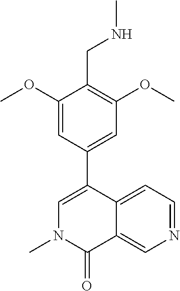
N1(C)C(=O)C2=CN=CC=C2C(C2=CC(OC)=C(CNC)C(OC)=C2)=C1
